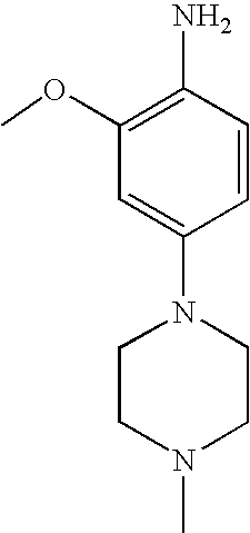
N1(C2=CC(OC)=C(N)C=C2)CCN(C)CC1
